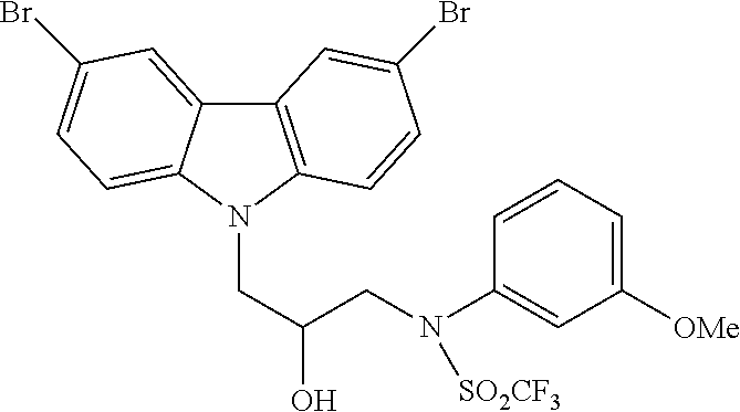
C12=C(N(CC(O)CN(C3=CC([OMe])=CC=C3)[SO2CF3])C3=CC=C(Br)C=C13)C=CC(Br)=C2
